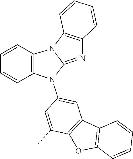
C12=C(C3=C(O1)C(C)=CC(N1C4=NC5=C(N4C4=C1C=CC=C4)C=CC=C5)=C3)C=CC=C2
